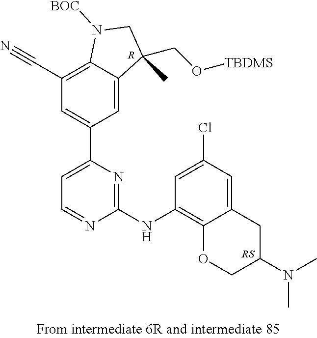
C1(C#N)=C2C(=CC(C3=CC=NC(NC4=C5C(=CC(Cl)=C4)CC(N(C)C)CO5)=N3)=C1)C(CO[TBDMS])(C)CN2[BOC].[R].[RS]
